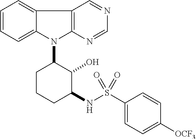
N1(C2CCCC(NS(C3=CC=C([OCF3])C=C3)(=O)=O)C2O)C2=C(C3=CC=CC=C13)C=NC=N2
